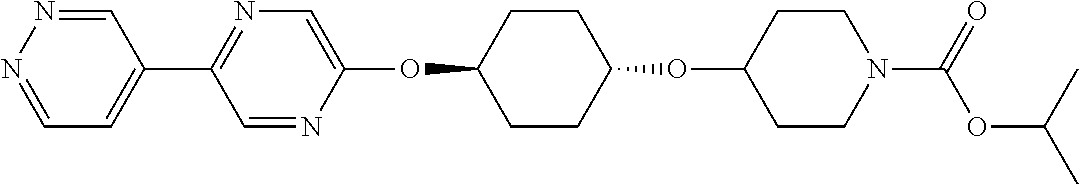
C1=NC(OC2CCC(OC3CCN(C(OC(C)C)=O)CC3)CC2)=CN=C1C1=CC=NN=C1
